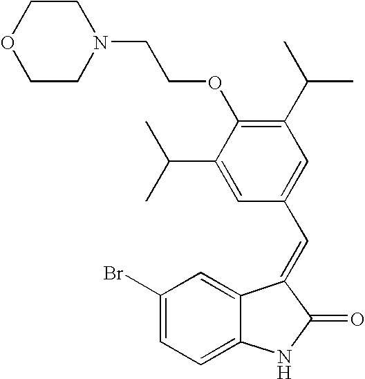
C1(Br)=CC=C2C(=C1)C(=CC1=CC(C(C)C)=C(OCCN3CCOCC3)C(C(C)C)=C1)C(=O)N2
